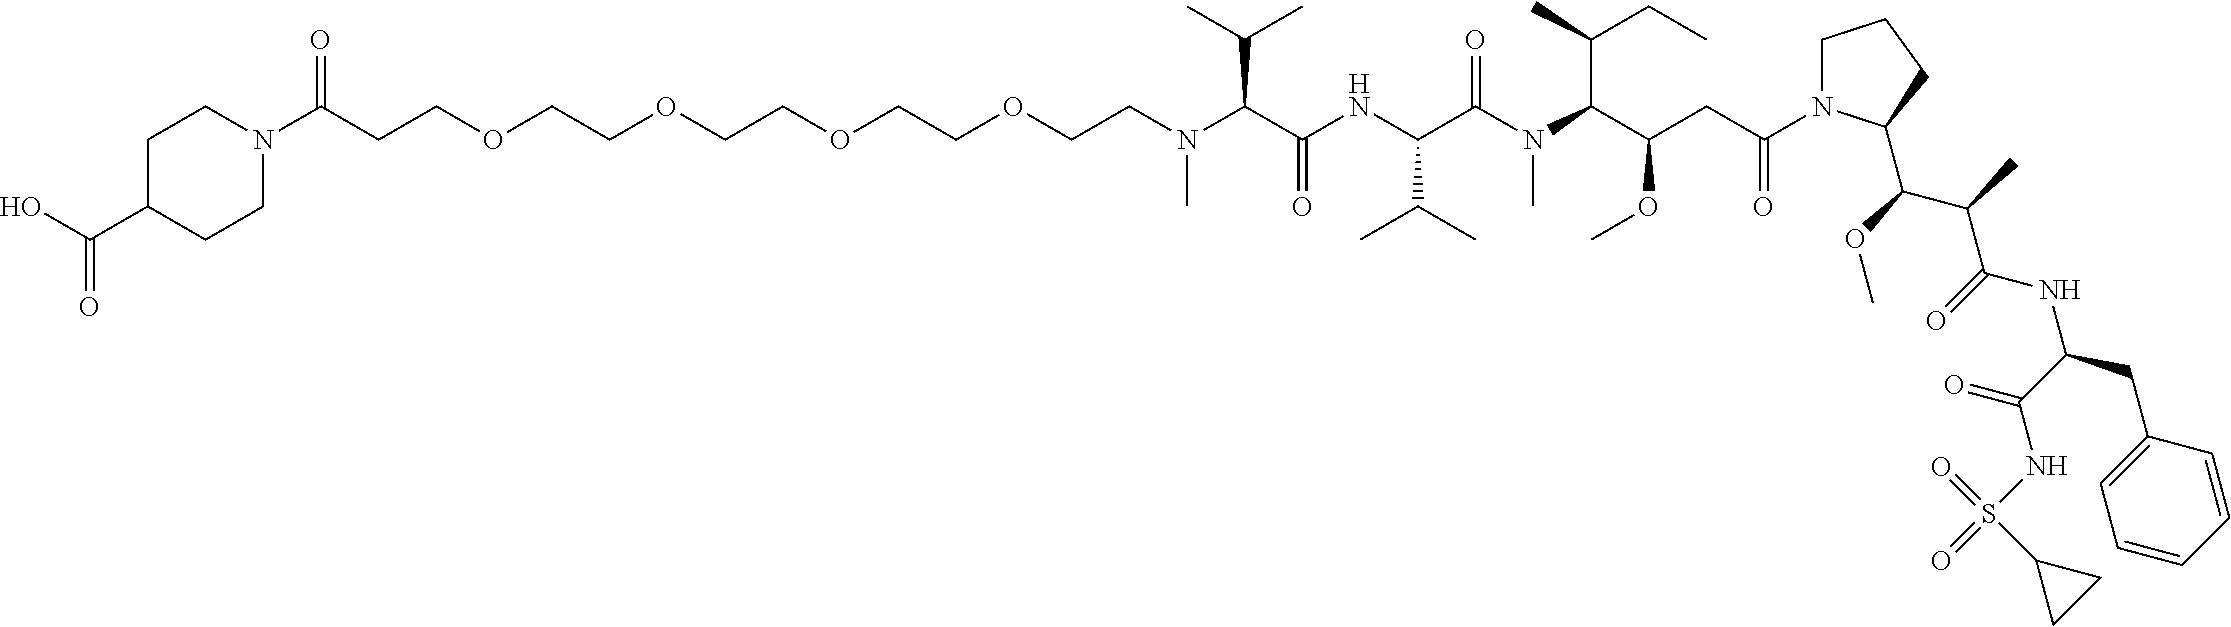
C1C(C(O)=O)CCN(C(CCOCCOCCOCCOCCN(C(C(NC(C(N(C(C(CC(N2CCCC2C(OC)C(C)C(=O)NC(CC2=CC=CC=C2)C(=O)NS(=O)(=O)C2CC2)=O)OC)C(C)CC)C)=O)C(C)C)=O)C(C)C)C)=O)C1
